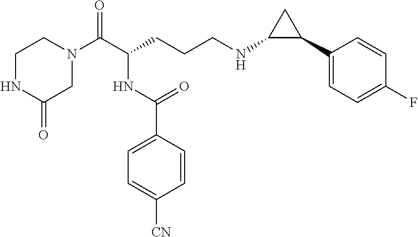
N1(C(C(CCCNC2C(C3=CC=C(F)C=C3)C2)NC(C2=CC=C([CN])C=C2)=O)=O)CCNC(=O)C1
